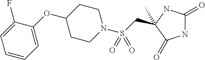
C(S(N1CCC(OC2=CC=CC=C2F)CC1)(=O)=O)C1(C)NC(=O)NC1=O
